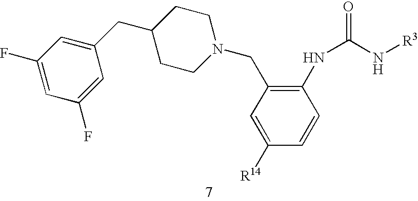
C1(F)=CC(F)=CC(CC2CCN(CC3=C(NC(=O)N[R3])C=CC([R14])=C3)CC2)=C1
